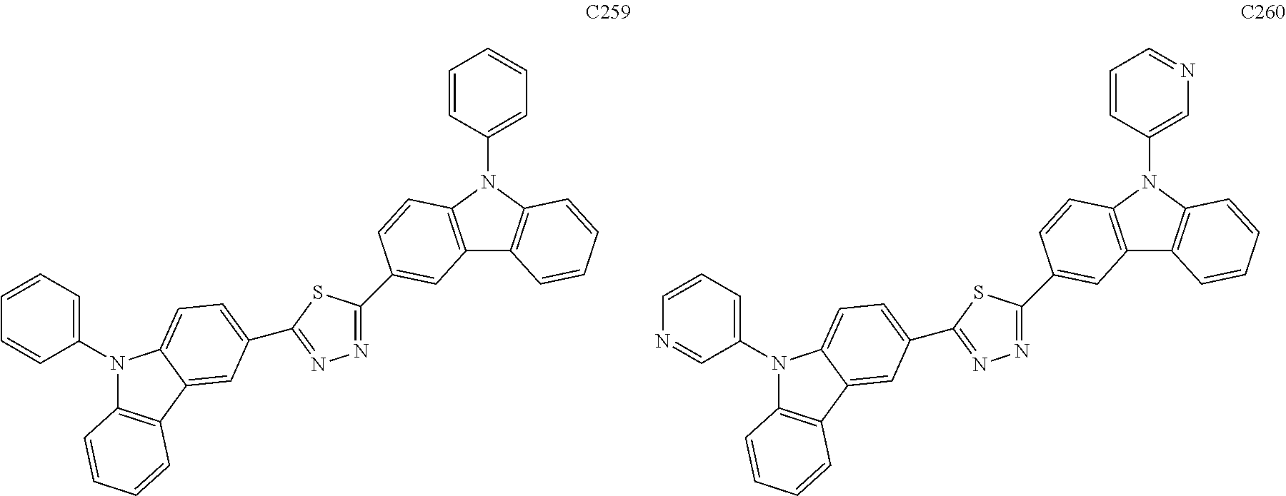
C12=C(C=CC=C1)N(C1=CC=CC=C1)C1=C2C=C(C2=NN=C(C3=CC=C4N(C5=CC=CC=C5)C5=C(C4=C3)C=CC=C5)S2)C=C1.C12=C(C=CC=C1)N(C1=CN=CC=C1)C1=C2C=C(C2=NN=C(C3=CC=C4N(C5=CC=CN=C5)C5=C(C4=C3)C=CC=C5)S2)C=C1
